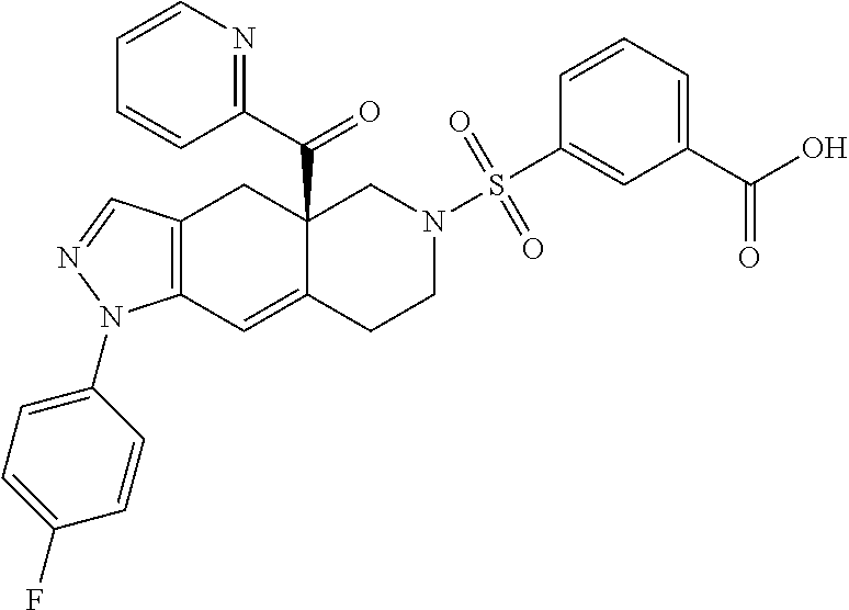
C12=C(C=C3C(C(C4=NC=CC=C4)=O)(C1)CN(S(C1=CC(C(O)=O)=CC=C1)(=O)=O)CC3)N(C1=CC=C(F)C=C1)N=C2
